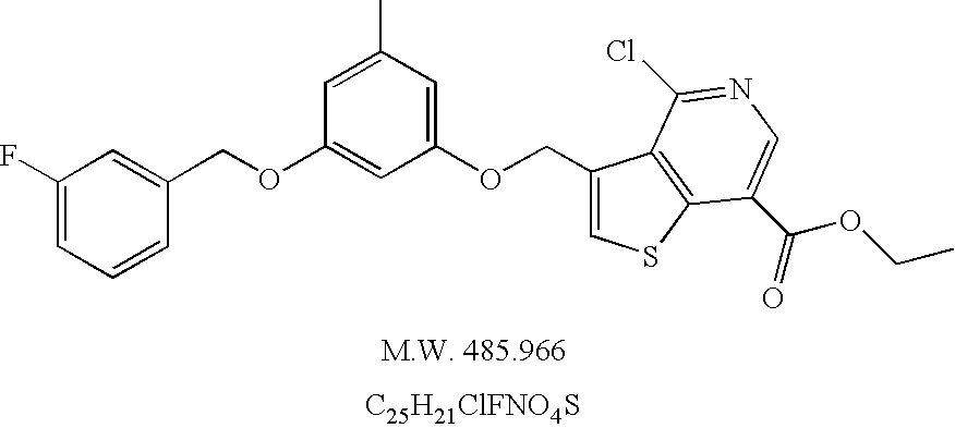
[C25H21ClFNO4S].C(OC1=CC(OCC2=CSC3=C2C(Cl)=NC=C3C(=O)OCC)=CC(C)=C1)C1=CC(F)=CC=C1
